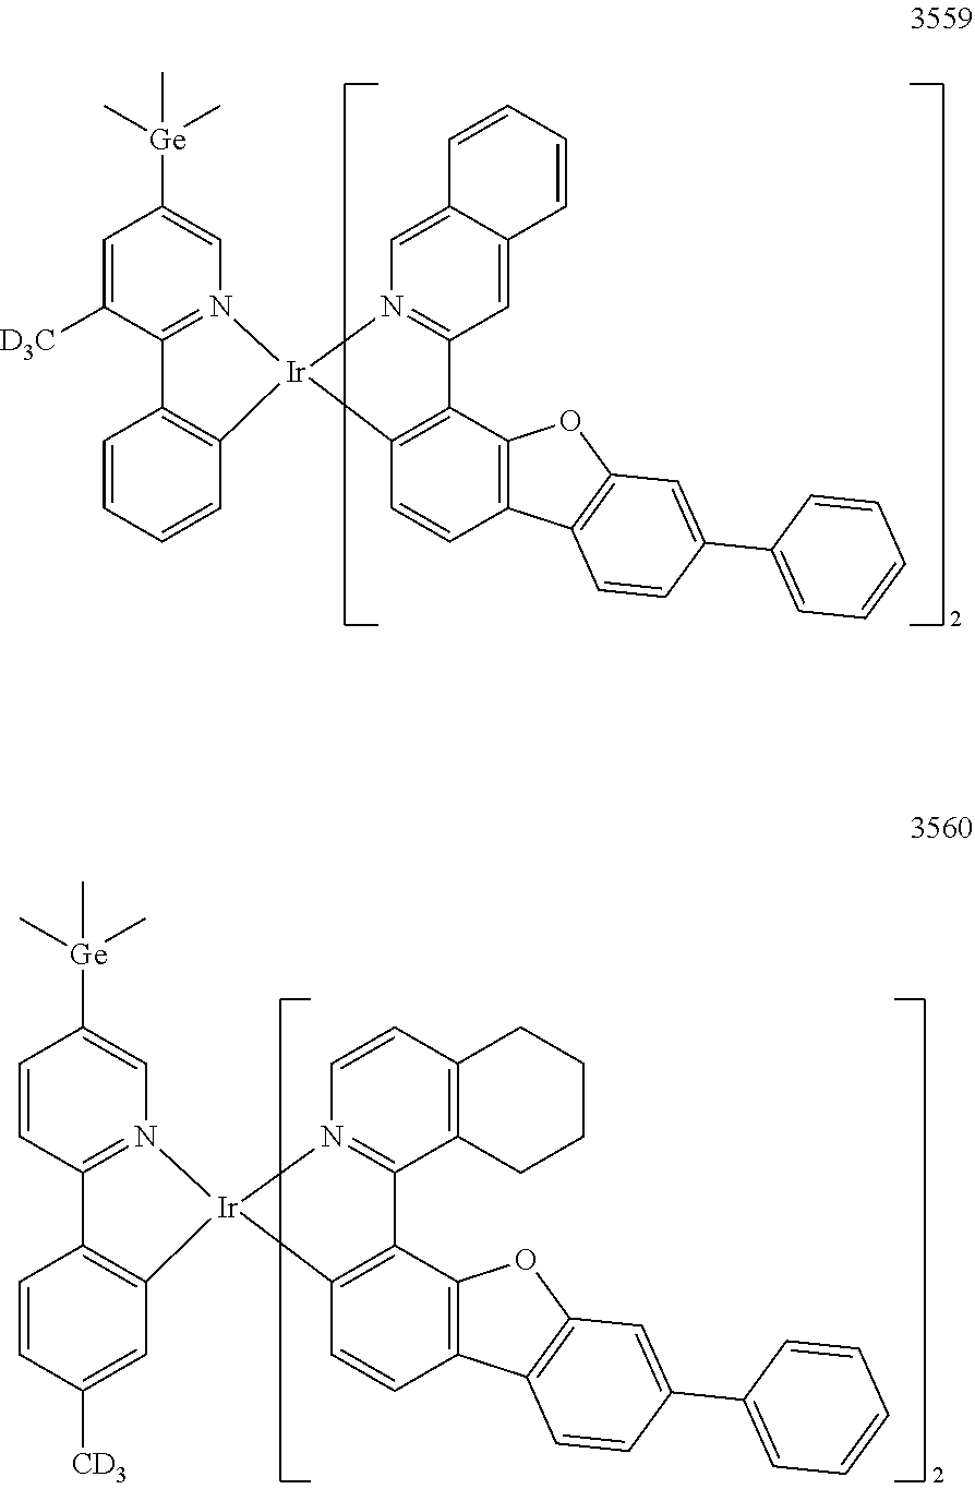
C1=CC2=N(C=C1[Ge](C)(C)C)[Ir]1(C3=C2C=CC([CD3])=C3)N2=C(C3=C(C=C2)CCCC3)C2=C1C=CC1=C2OC2=C1C=CC(C1=CC=CC=C1)=C2.C1=C([D3C])C2=N(C=C1[Ge](C)(C)C)[Ir]1(C3=C2C=CC=C3)N2=C(C=C3C(=C2)C=CC=C3)C2=C1C=CC1=C2OC2=C1C=CC(C1=CC=CC=C1)=C2
